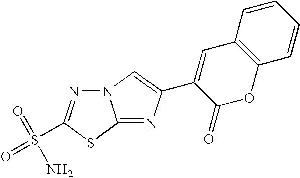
N12N=C(S(=O)(=O)N)SC1=NC(C1=CC3=C(OC1=O)C=CC=C3)=C2
